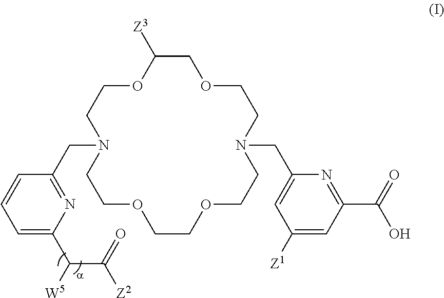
O1CC([Z3])OCCN(CC2=NC(C(C([Z2])=O)[W5])=CC=C2)CCOCCOCCN(CC2=CC([Z1])=CC(C(O)=O)=N2)CC1
